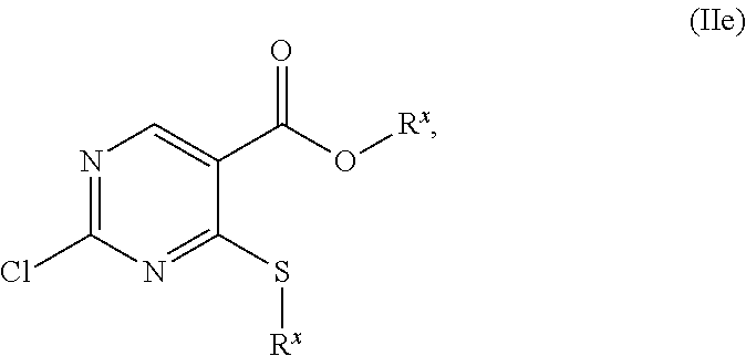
N1=C(Cl)N=C(S[Rx])C(C(O[Rx])=O)=C1
